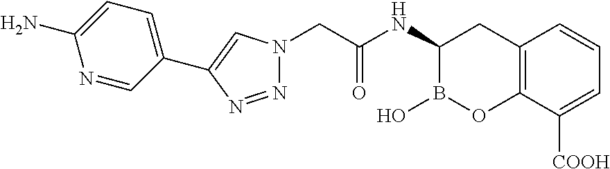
C12=C(C([COOH])=CC=C1)OB(O)C(NC(CN1N=NC(C3=CC=C(N)N=C3)=C1)=O)C2
